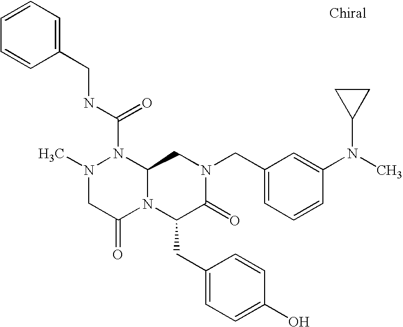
CN1CC(=O)N2C(N1C(NCC1=CC=CC=C1)=O)CN(CC1=CC=CC(N(C)C3CC3)=C1)C(=O)C2CC1=CC=C(O)C=C1
